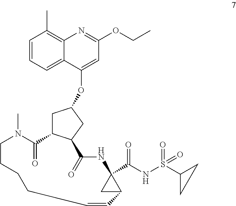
C1=CC=C2C(=C1C)N=C(OCC)C=C2OC1CC2C(C1)C(=O)NC1(C(NS(C3CC3)(=O)=O)=O)CC1C=CCCCCN(C)C2=O
